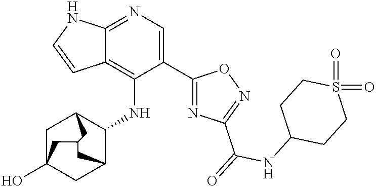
C12=NC=C(C3=NC(C(NC4CCS(=O)(=O)CC4)=O)=NO3)C(NC3C4CC5(O)CC3CC(C5)C4)=C1C=CN2
